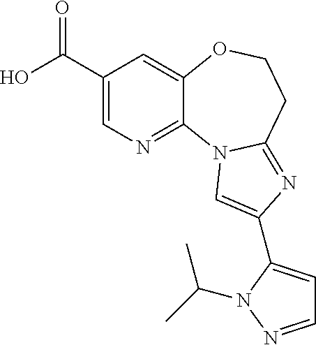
C1(C(O)=O)=CN=C2C(=C1)OCCC1=NC(C3=CC=NN3C(C)C)=CN21
